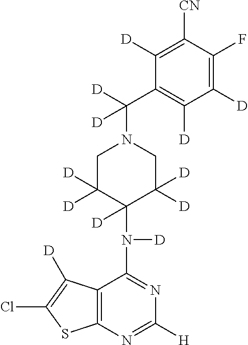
C12=C(N=C([H])N=C1N([D])C1([D])C([D])([D])CN(C([D])(C3=C([D])C([D])=C(F)C([CN])=C3[D])[D])CC1([D])[D])SC(Cl)=C2[D]
